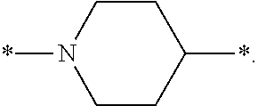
N1(*)CCC(*)CC1
